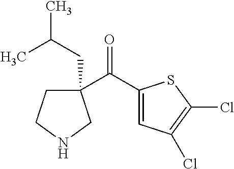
C1(C(=O)C2(CC(C)C)CCNC2)=CC(Cl)=C(Cl)S1
